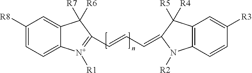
C1([R8])=CC=C2C(=C1)C([R7])([R6])C(C=CC=C1C([R5])([R4])C3=C(N1[R2])C=CC([R3])=C3)=[N+]2[R1]
